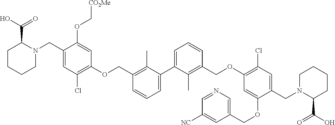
C1=C(C2=CC=CC(COC3=C(Cl)C=C(CN4C(C(=O)O)CCCC4)C(OC[CO2Me])=C3)=C2C)C(C)=C(COC2=C(Cl)C=C(CN3C(C(O)=O)CCCC3)C(OCC3=CN=CC([NC])=C3)=C2)C=C1
